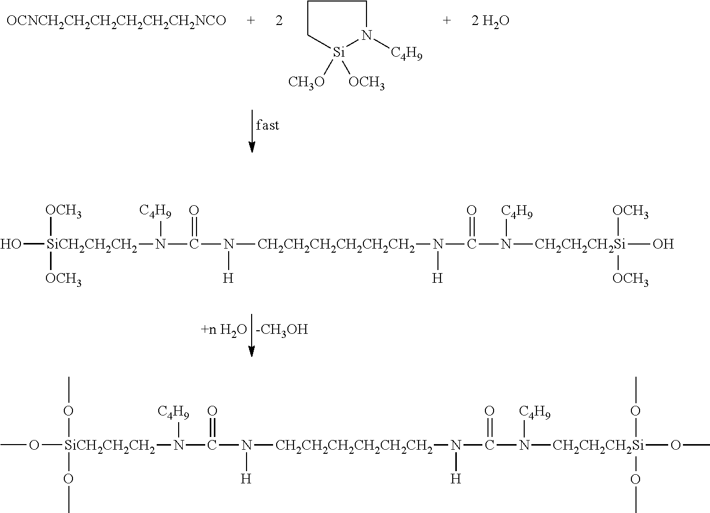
C1C[Si]([CH3O])([OCH3])N([C4H9])C1.[OCNCH2CH2CH2CH2CH2CH2NCO].O[SiCH2CH2CH2]([OCH3])([OCH3])N([C4H9])C(=O)N([H])[CH2CH2CH2CH2CH2CH2]N([H])C(=O)N([C4H9])[CH2CH2CH2Si]([OCH3])([OCH3])O.[-CH3OH].O([SiCH2CH2CH2](OC)(OC)N([C4H9])C(=O)N([H])[CH2CH2CH2CH2CH2CH2]N([H])C(=O)N([C4H9])[CH2CH2CH2Si](OC)(OC)OC)C
